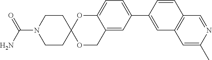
C12=CC(C3=CC4=C(C=C3)C=NC(C)=C4)=CC=C1OC1(OC2)CCN(C(N)=O)CC1
